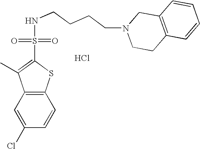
C1(S(=O)(=O)NCCCCN2CCC3=C(C2)C=CC=C3)=C(C)C2=C(S1)C=CC(Cl)=C2.Cl
